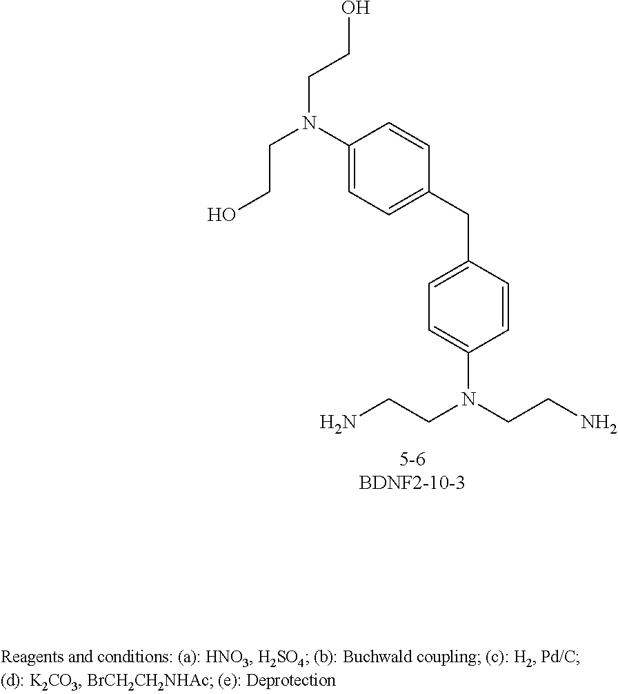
C(C1=CC=C(N(CCN)CCN)C=C1)C1=CC=C(N(CCO)CCO)C=C1
